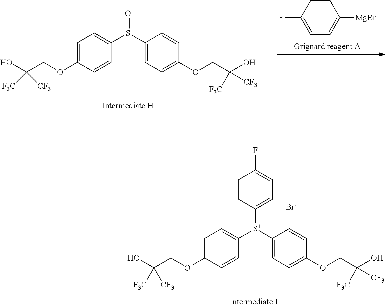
C1=C(OCC([F3C])([CF3])O)C=CC(S(C2=CC=C(OCC([CF3])([F3C])O)C=C2)=O)=C1.C1=CC(F)=CC=C1[MgBr].C1=C(OCC([F3C])([CF3])O)C=CC([S+](C2=CC=C(OCC([CF3])([F3C])O)C=C2)C2=CC=C(F)C=C2)=C1.[Br-]
